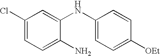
C1(Cl)=CC=C(N)C(NC2=CC=C([OEt])C=C2)=C1
